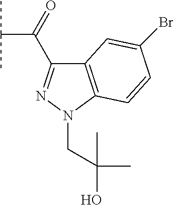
C12=C(N(CC(C)(O)C)N=C1C(C(C)C)=O)C=CC(Br)=C2
